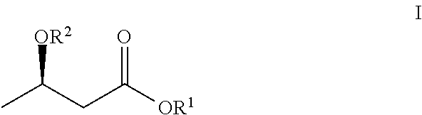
CC(CC([OR1])=O)[OR2]
